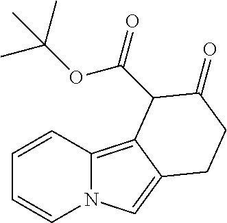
C1=CC2=C3C(=CN2C=C1)CCC(=O)C3C(=O)OC(C)(C)C
